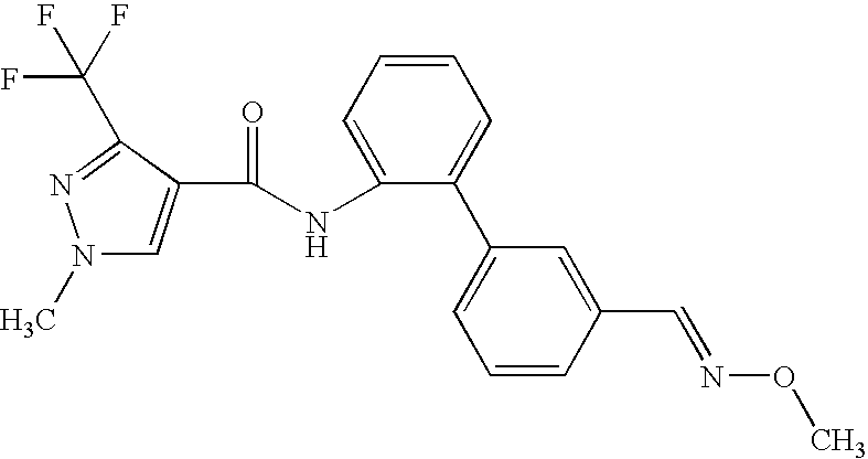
C(NC1=CC=CC=C1C1=CC=CC(C=NOC)=C1)(=O)C1=CN(C)N=C1C(F)(F)F
